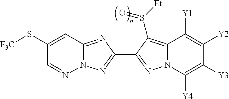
N12C(=NC(C3=NN4C(=C3S([Et])=O)C([Y1])=C([Y2])C([Y3])=C4[Y4])=N1)C=C(S[F3C])C=N2
